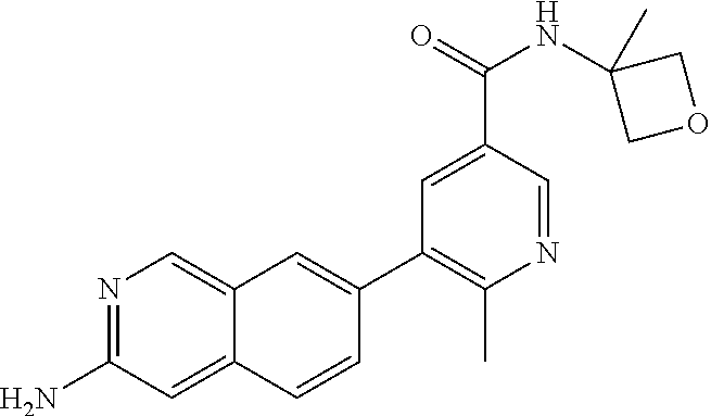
N1=C(N)C=C2C(=C1)C=C(C1=C(C)N=CC(C(NC3(C)COC3)=O)=C1)C=C2
